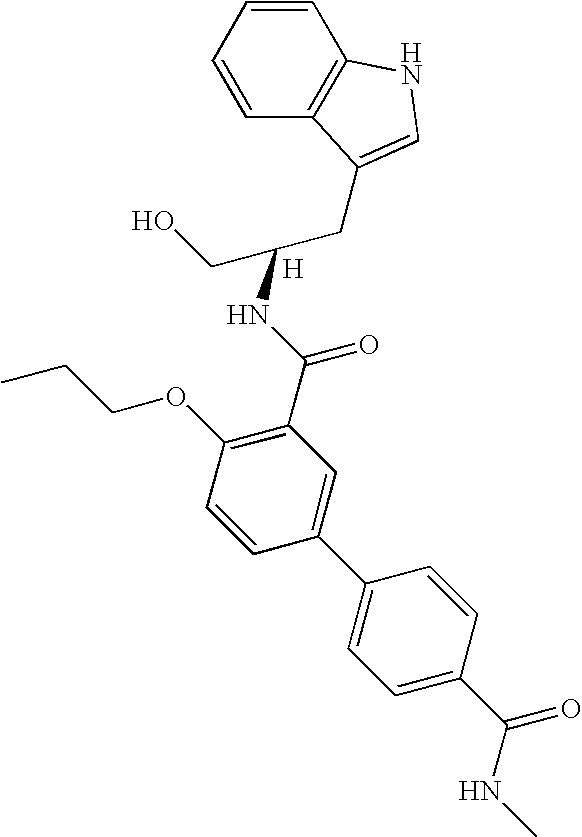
C1=CC=CC2=C1NC=C2CC(CO)NC(C1=C(OCCC)C=CC(C2=CC=C(C(=O)NC)C=C2)=C1)=O.[H]
